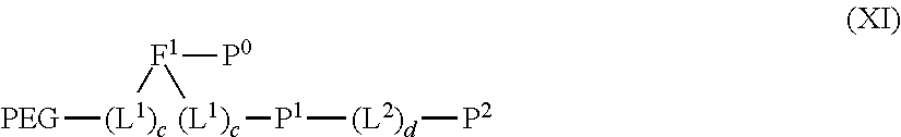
[F1]([(L1)c][PEG])([P0])[(L1)c][P1][(L2)d][P2]
